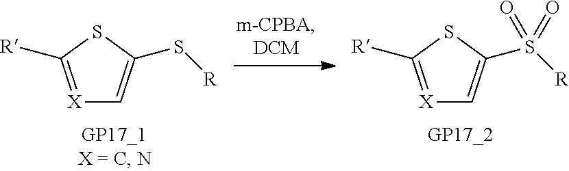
[X]1=C([R])SC(S[R])=C1.[X]1=C([R])SC(S([R])(=O)=O)=C1
